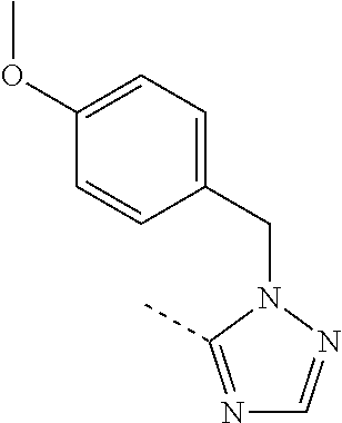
C1=C(CN2C(C)=NC=N2)C=CC(OC)=C1
